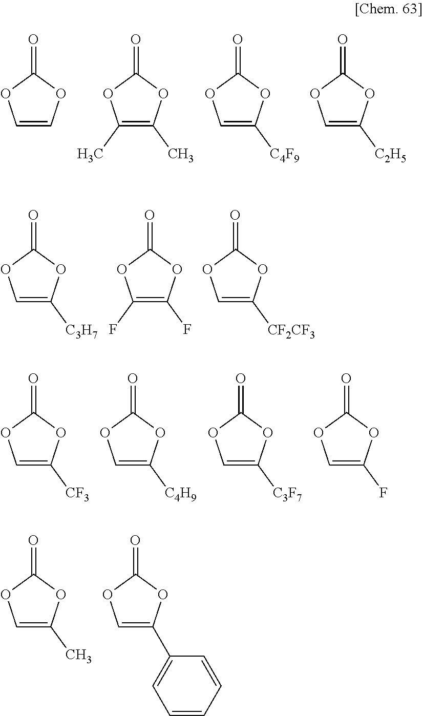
C1=COC(=O)O1.C1(C)=C(C)OC(=O)O1.C1=C([C4F9])OC(=O)O1.C1=C([C2H5])OC(=O)O1.C1=C([C3H7])OC(=O)O1.C1(F)=C(F)OC(=O)O1.C1=C([CF2CF3])OC(=O)O1.C1=C([CF3])OC(=O)O1.C1=C([C4H9])OC(=O)O1.C1=C([C3F7])OC(=O)O1.C1=C(F)OC(=O)O1.C1=C(C)OC(=O)O1.C1=C(C2=CC=CC=C2)OC(=O)O1
